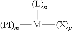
[(PI)m][M]([(L)n])[(X)p]
